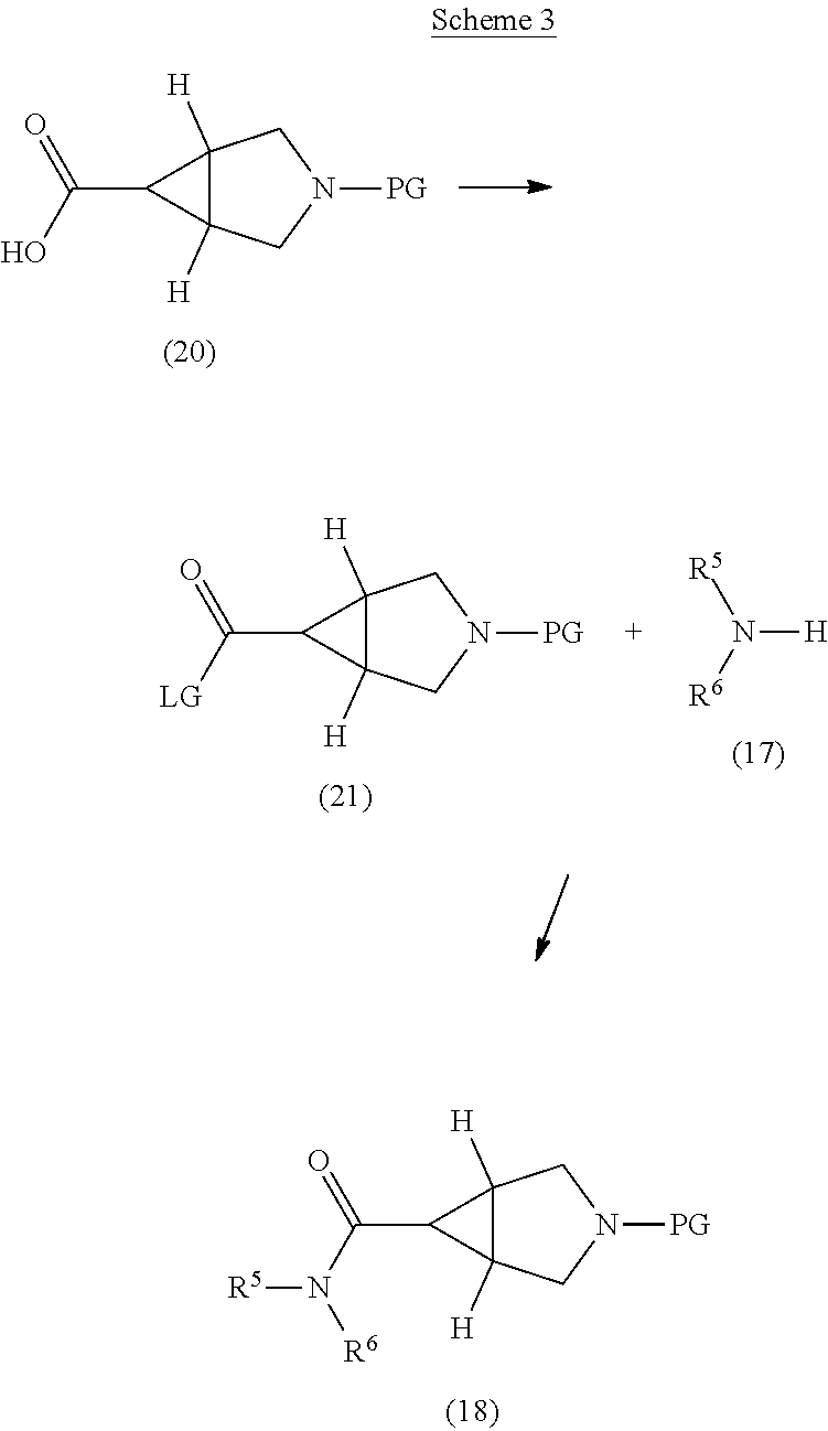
C(C1C2([H])C1([H])CN([PG])C2)(O)=O.N([H])([R5])[R6].C(C1C2([H])C1([H])CN([PG])C2)([LG])=O.C(C1C2([H])C1([H])CN([PG])C2)(N([R5])[R6])=O
